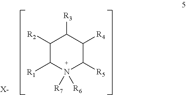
C1([R2])C([R1])N([R7])([R6])C([R5])C([R4])C1[R3].[X-]
